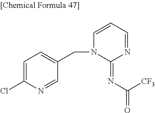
C1=C(Cl)N=CC(CN2C(=NC(=O)[CF3])N=CC=C2)=C1
